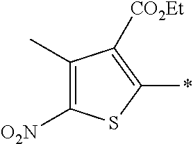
C1(C)=C([O2N])SC(*)=C1[CO2Et]
